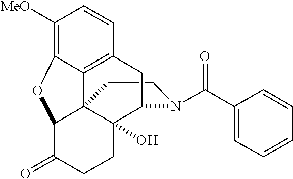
C1CN(C(C2=CC=CC=C2)=O)C2C3(O)C14C1=C(C=CC([MeO])=C1OC4C(=O)CC3)C2
